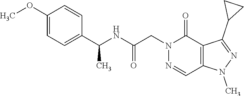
C1(OC)=CC=C(C(NC(CN2C(=O)C3=C(C=N2)N(C)N=C3C2CC2)=O)C)C=C1
